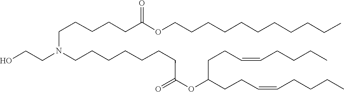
C(CCC)CCCCCCCOC(CCCCCN(CCCCCCCC(OC(CCC=CCCCC)CCC=CCCCC)=O)CCO)=O
